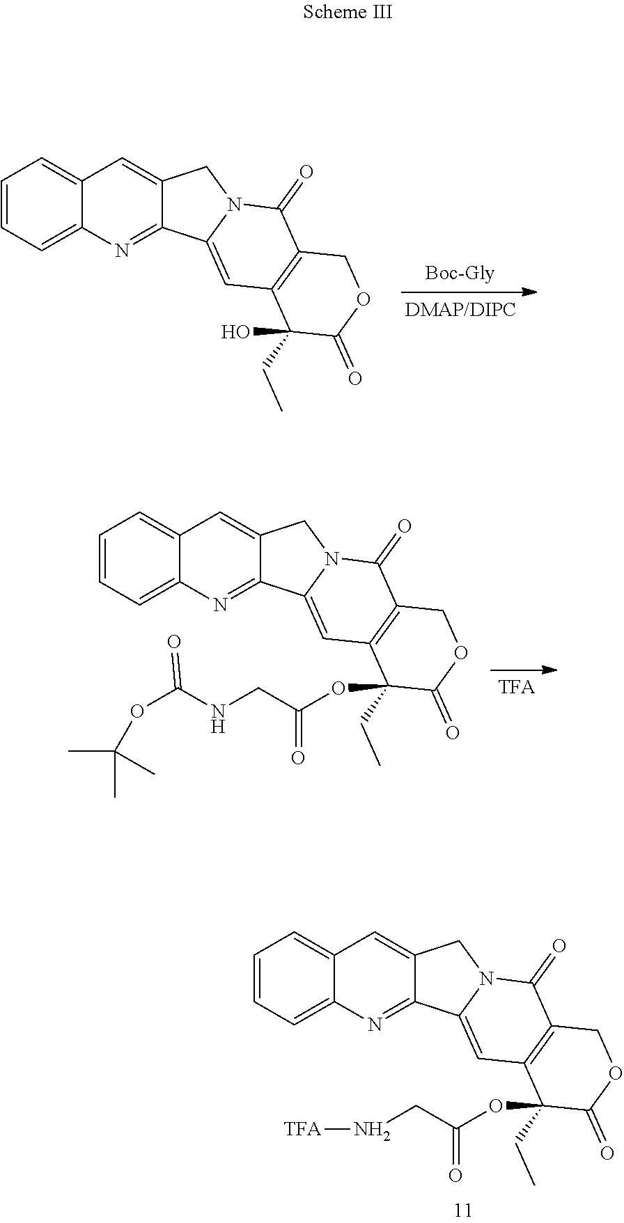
C1=CC=C2C(=C1)C=C1C(=N2)C2=CC3=C(C(=O)N2C1)COC(=O)C3(CC)OC(=O)CN[TFA].C1=CC=C2C(=C1)C=C1C(=N2)C2=CC3=C(C(=O)N2C1)COC(=O)C3(CC)OC(CNC(OC(C)(C)C)=O)=O.C1=CC=C2C(=C1)C=C1C(=N2)C2=CC3=C(C(=O)N2C1)COC(=O)C3(CC)O
